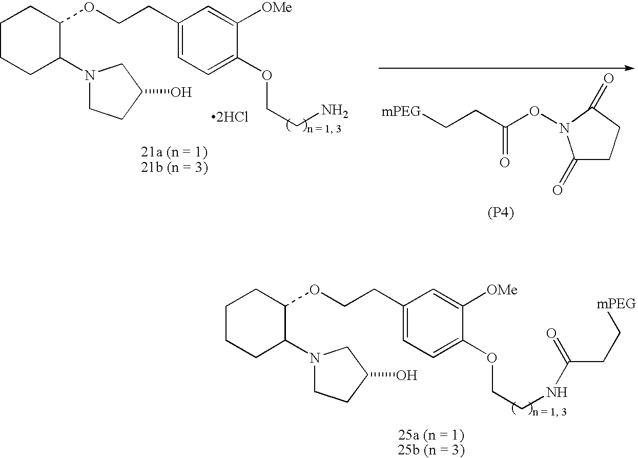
C1(CCOC2CCCCC2N2CCC(O)C2)=CC=C(OCCN)C([OMe])=C1.[2HCl].[mPEG]CCC(ON1C(=O)CCC1=O)=O.[(P4)].C1(CCOC2CCCCC2N2CCC(O)C2)=CC=C(OCCNC(=O)CC[mPEG])C([OMe])=C1
